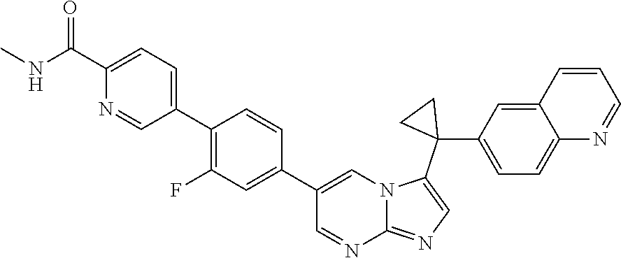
C1(C2=CC(F)=C(C3=CC=C(C(=O)NC)N=C3)C=C2)=CN2C(=NC=C2C2(C3=CC=C4C(=C3)C=CC=N4)CC2)N=C1
